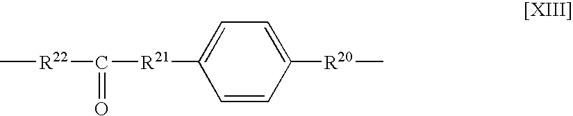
C[R22]C([R21]C1=CC=C([R20]C)C=C1)=O
